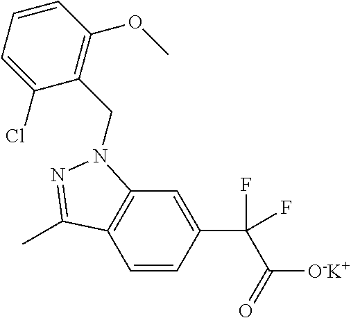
C1=CC=C(Cl)C(CN2C3=C(C=CC(C(C(=O)[O-K+])(F)F)=C3)C(C)=N2)=C1OC
